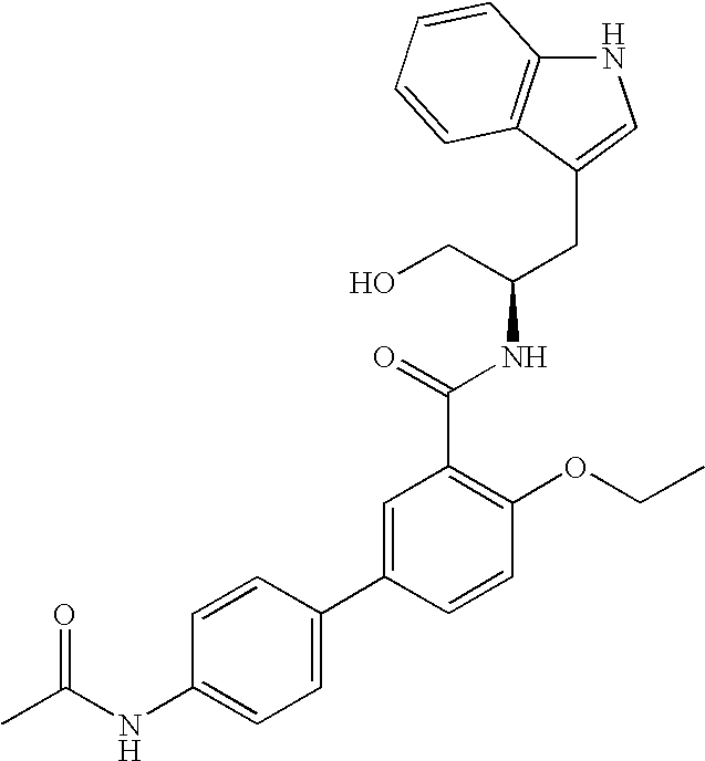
N1C2=C(C(CC(NC(C3=C(OCC)C=CC(C4=CC=C(NC(C)=O)C=C4)=C3)=O)CO)=C1)C=CC=C2
